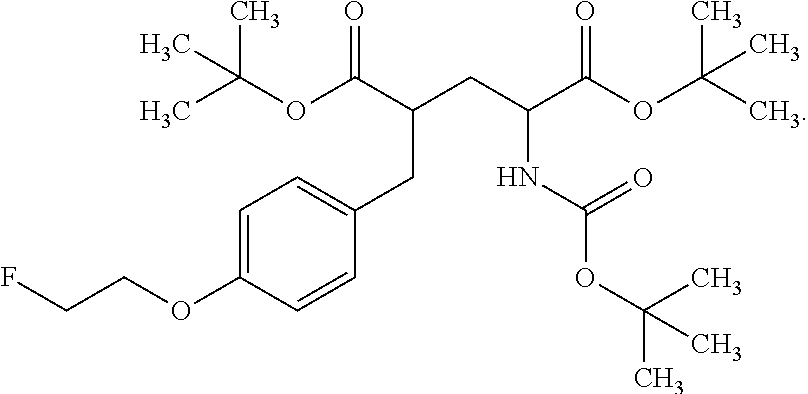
C1=C(OCCF)C=CC(CC(C(=O)OC(C)(C)C)CC(NC(=O)OC(C)(C)C)C(=O)OC(C)(C)C)=C1
